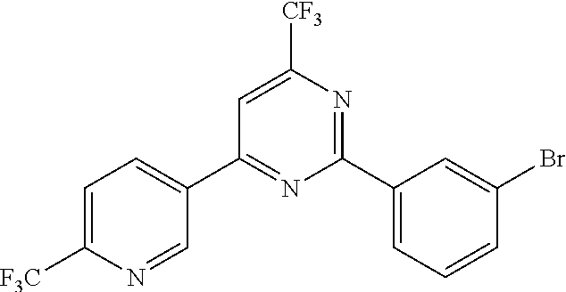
C1(C2=CC=C([F3C])N=C2)=NC(C2=CC=CC(Br)=C2)=NC([CF3])=C1
